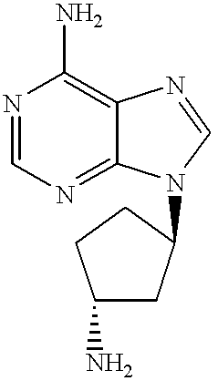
N1=CN=C2C(=C1N)N=CN2C1CC(N)CC1
